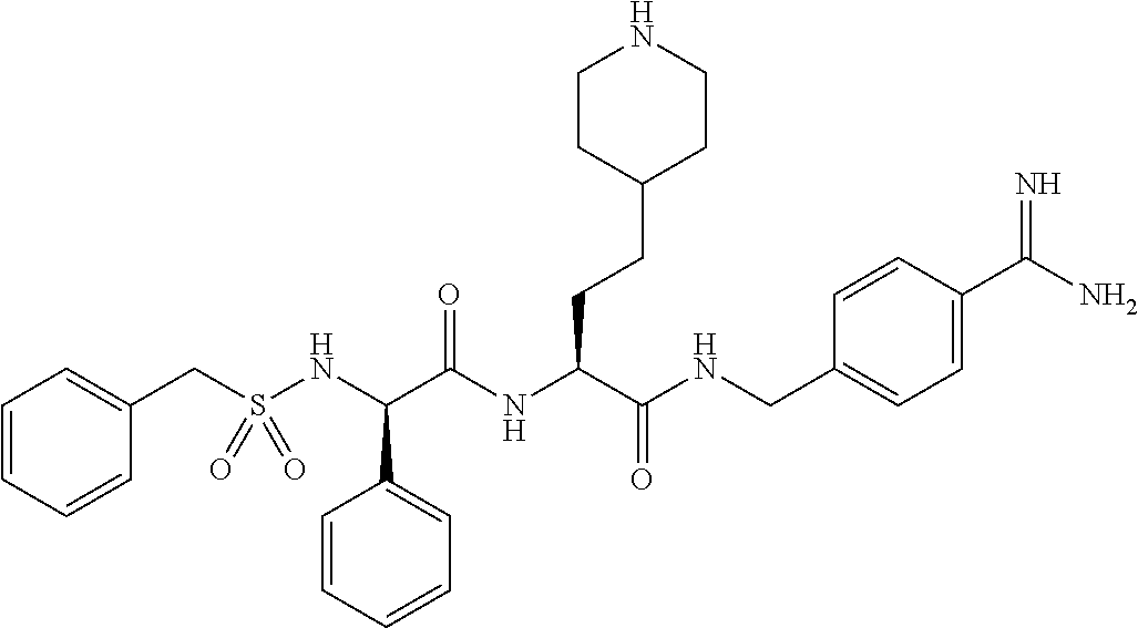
C1=CC=CC(CS(NC(C(NC(C(=O)NCC2=CC=C(C(=N)N)C=C2)CCC2CCNCC2)=O)C2=CC=CC=C2)(=O)=O)=C1
